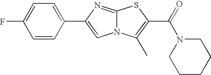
C1=CC(C2=CN3C(=N2)SC(C(=O)N2CCCCC2)=C3C)=CC=C1F
